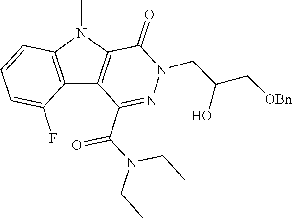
C12=C(N(C)C3=C1C(C(N(CC)CC)=O)=NN(CC(C[OBn])O)C3=O)C=CC=C2F
